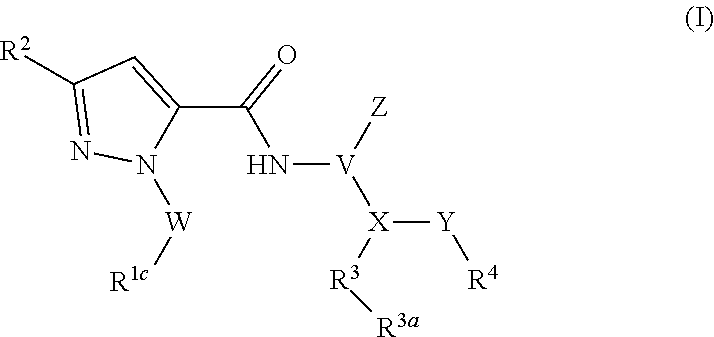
C(C1=CC([R2])=NN1[W][R1c])(N[V]([Z])[X]([Y][R4])[R3][R3a])=O
